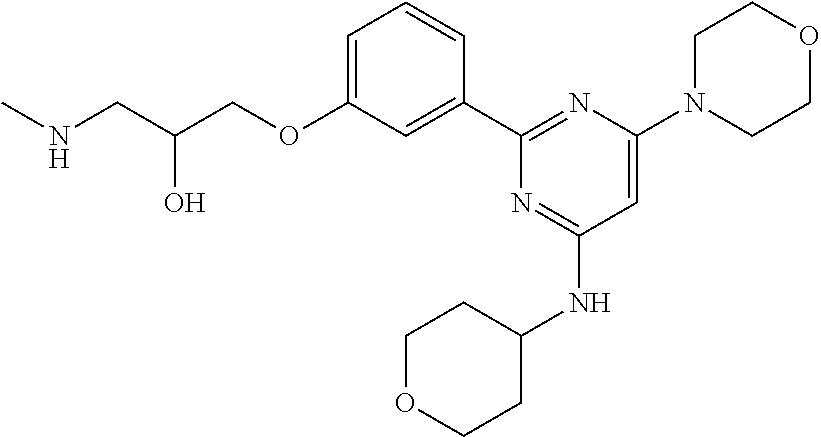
C1=C(OCC(CNC)O)C=C(C2=NC(N3CCOCC3)=CC(NC3CCOCC3)=N2)C=C1
